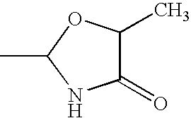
CC1NC(=O)C(C)O1
